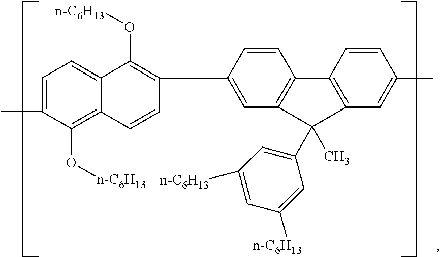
C1=C(C)C(O[n-C6H13])=C2C(=C1)C(O[n-C6H13])=C(C1=CC3=C(C=C1)C1=C(C=C(C)C=C1)C3(C)C1=CC([n-C6H13])=CC([n-C6H13])=C1)C=C2
